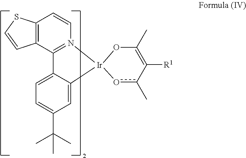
C12=C(C3=N(C=C1)[Ir]1(C4=CC(C(C)(C)C)=CC=C34)OC(C)=C([R1])c(C)o1)C=CS2
